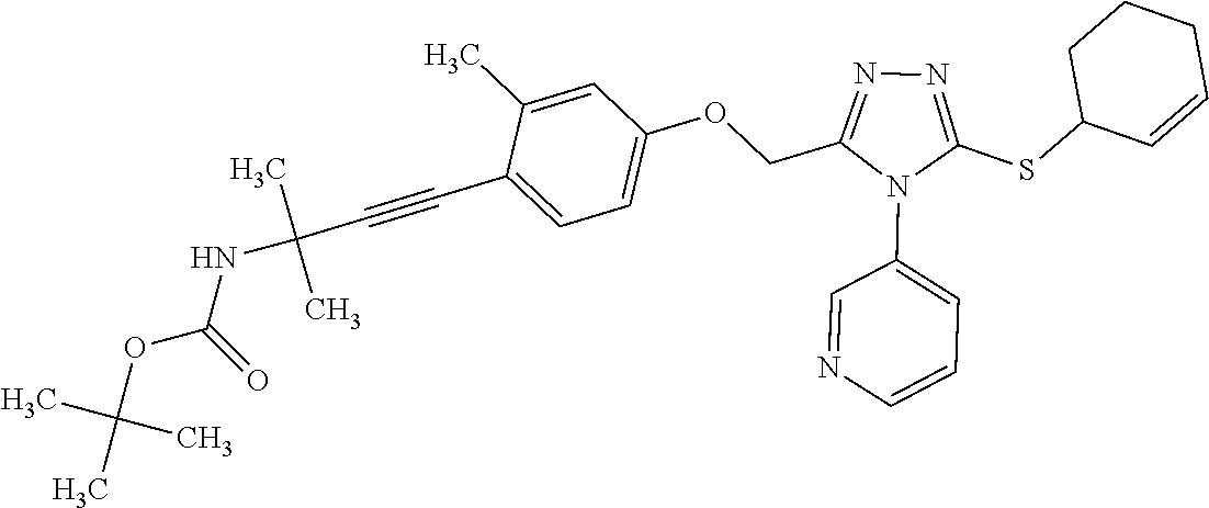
C1=C(C)C(C#CC(NC(OC(C)(C)C)=O)(C)C)=CC=C1OCC1=NN=C(SC2C=CCCC2)N1C1=CC=CN=C1
